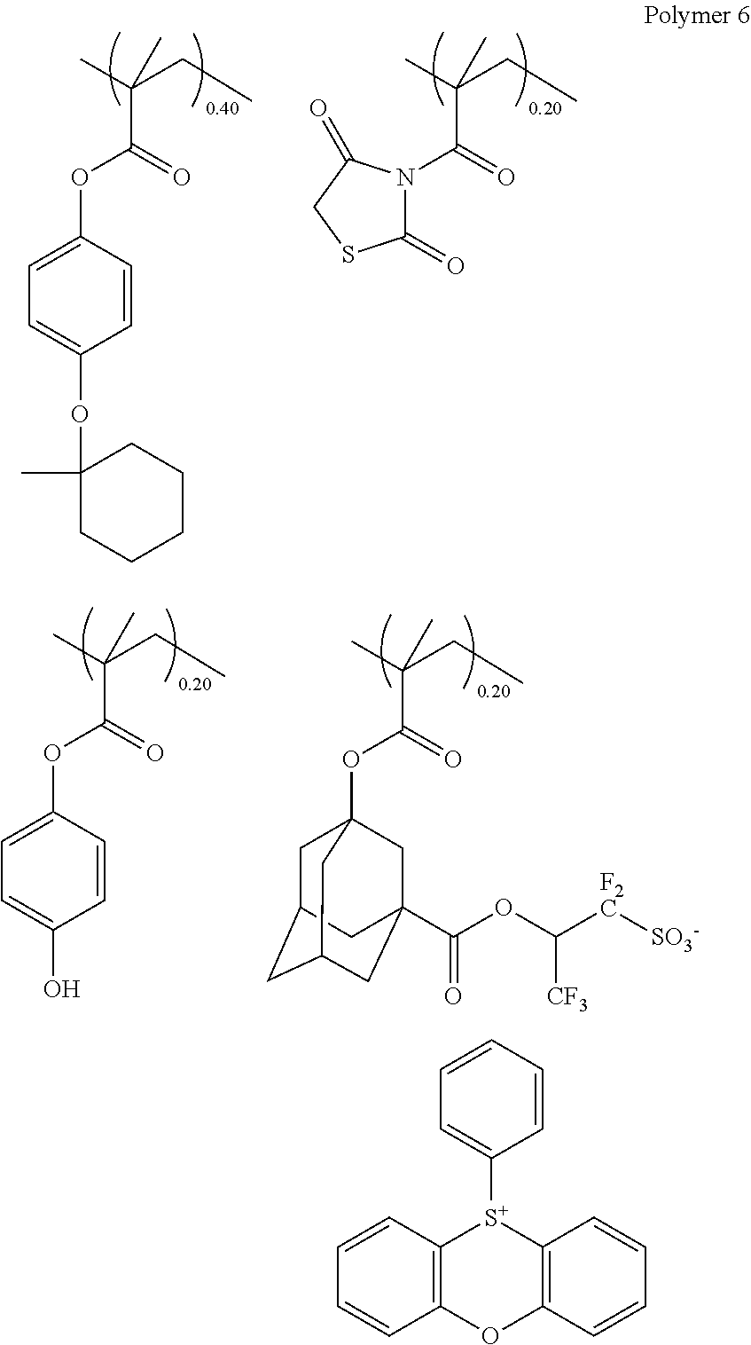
CC(CC)(C)C(=O)N1C(=O)SCC1=O.CC(CC)(C)C(OC1=CC=C(OC2(C)CCCCC2)C=C1)=O.CC(CC)(C)C(OC12CC3CC(CC(C(OC([F2C][SO3-])[CF3])=O)(C1)C3)C2)=O.[S+]1(C2=CC=CC=C2)C2=C(OC3=C1C=CC=C3)C=CC=C2.CC(CC)(C)C(OC1=CC=C(O)C=C1)=O
